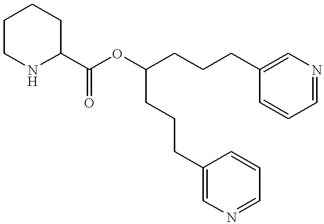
C1CNC(C(OC(CCCC2=CN=CC=C2)CCCC2=CN=CC=C2)=O)CC1
